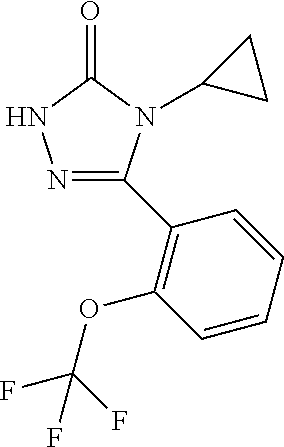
N1=C(C2=C(OC(F)(F)F)C=CC=C2)N(C2CC2)C(=O)N1
